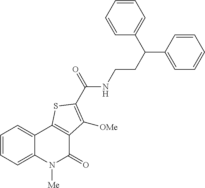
C1=CC=C2C(=C1)C1=C(C(=O)N2[Me])C([OMe])=C(C(NCCC(C2=CC=CC=C2)C2=CC=CC=C2)=O)S1
